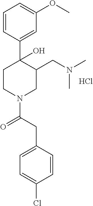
C1=CC(C2(O)CCN(C(CC3=CC=C(Cl)C=C3)=O)CC2CN(C)C)=CC(OC)=C1.Cl
